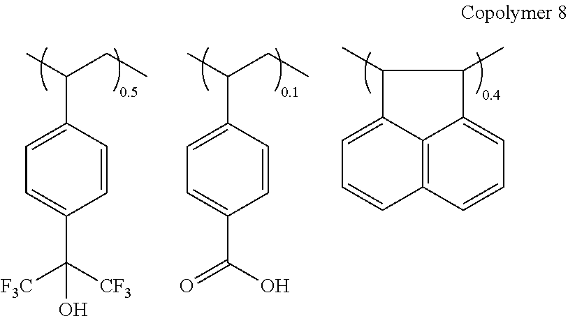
C1=C(C(C)CC)C=CC(C([CF3])([F3C])O)=C1.C1=C2C3=C(C=C1)C=CC=C3C(C)C2C.C1=C(C(C)CC)C=CC(C(O)=O)=C1
